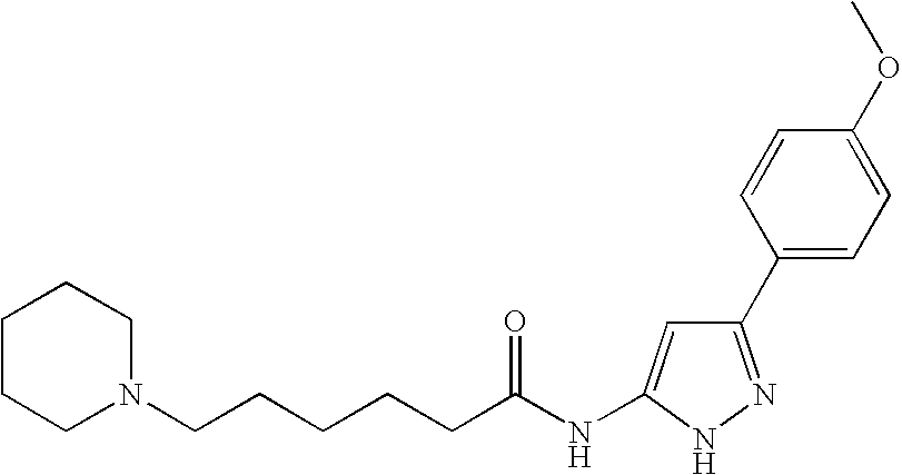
N1(CCCCCC(NC2=CC(C3=CC=C(OC)C=C3)=NN2)=O)CCCCC1
